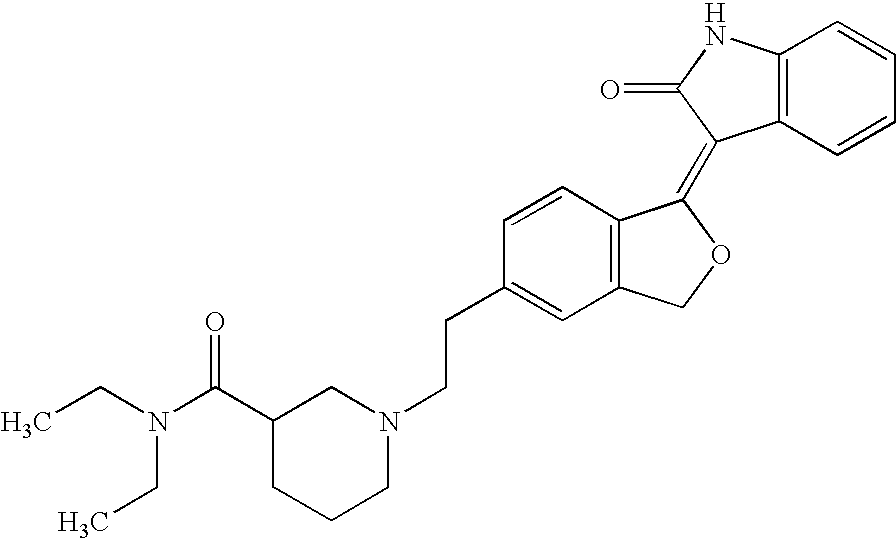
C1=CC(CCN2CC(C(N(CC)CC)=O)CCC2)=CC2=C1C(=C1C3=C(NC1=O)C=CC=C3)OC2
